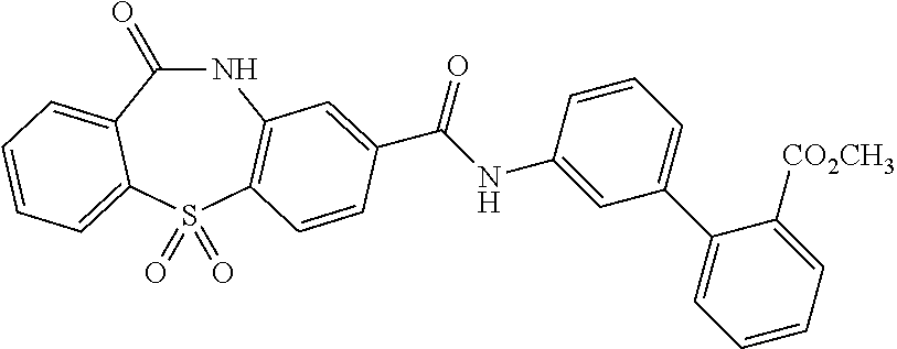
C1(=O)NC2=C(S(=O)(=O)C3=CC=CC=C13)C=CC(C(NC1=CC(C3=CC=CC=C3[CO2CH3])=CC=C1)=O)=C2
